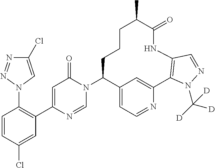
C1=CC(Cl)=CC(C2=CC(=O)N(C3C4=CC=NC(=C4)C4=C(NC(=O)C(C)CCC3)C=NN4C([D])([D])[D])C=N2)=C1N1C=C(Cl)N=N1
